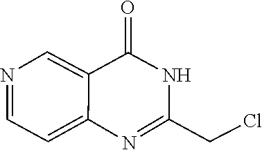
C1(CCl)=NC2=CC=NC=C2C(=O)N1
